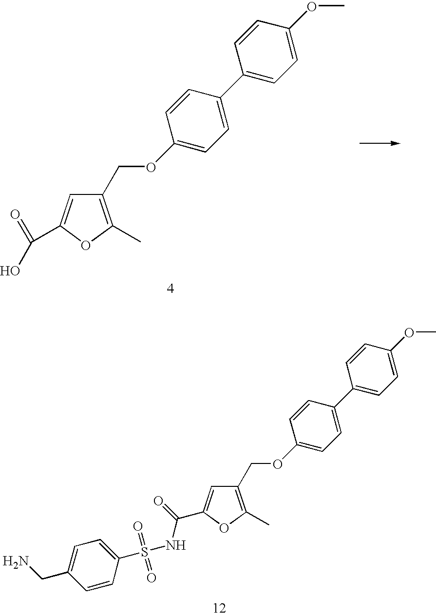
C(C1=C(C)OC(C(=O)NS(C2=CC=C(CN)C=C2)(=O)=O)=C1)OC1=CC=C(C2=CC=C(OC)C=C2)C=C1.C(C1=C(C)OC(C(=O)O)=C1)OC1=CC=C(C2=CC=C(OC)C=C2)C=C1
